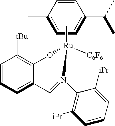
C1(C)=CC=C(C(C)C)C=C1.C[Ru]1([C6F6])OC2=C([tBu])C=CC=C2C=N1C1=C([iPr])C=CC=C1[iPr]
